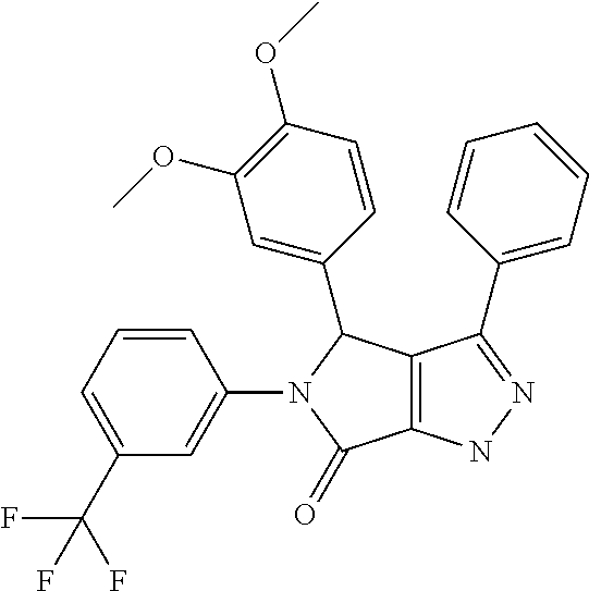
C12=C(NN=C1C1=CC=CC=C1)C(=O)N(C1=CC(C(F)(F)F)=CC=C1)C2C1=CC(OC)=C(OC)C=C1
